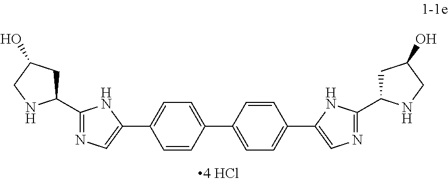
N1=C(C2CC(O)CN2)NC(C2=CC=C(C3=CC=C(C4=CN=C(C5CC(O)CN5)N4)C=C3)C=C2)=C1
